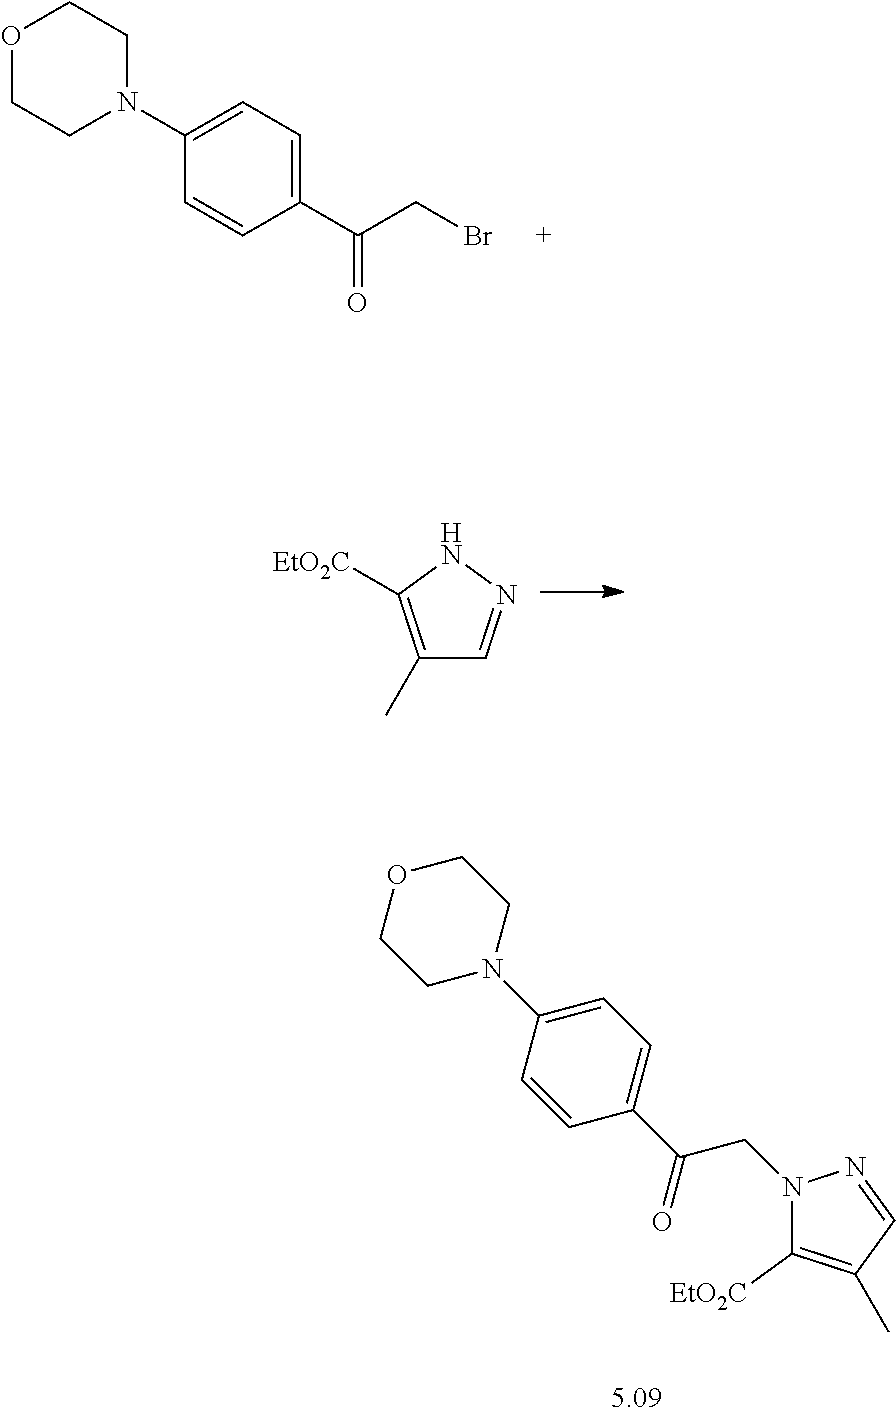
C1(N2CCOCC2)=CC=C(C(CN2C([EtO2C])=C(C)C=N2)=O)C=C1.C1(N2CCOCC2)=CC=C(C(CBr)=O)C=C1.C1(C)=C([EtO2C])NN=C1
